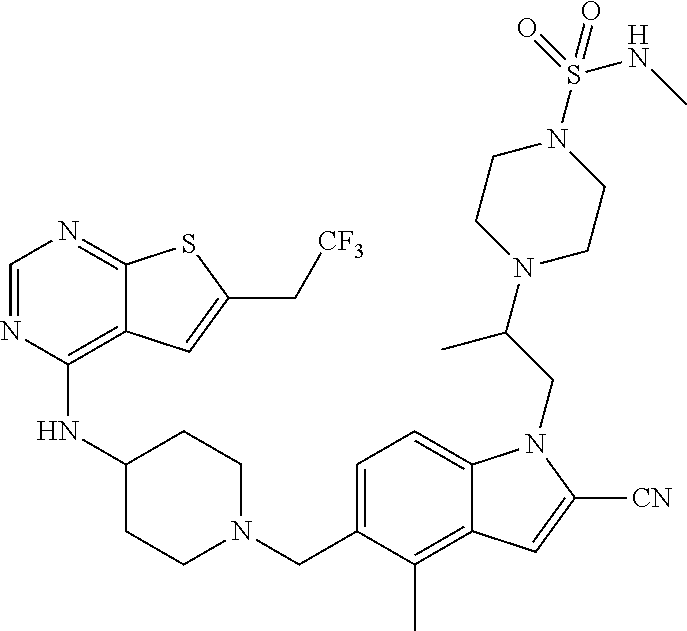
C1=NC(NC2CCN(CC3=CC=C4C(=C3C)C=C([CN])N4CC(N3CCN(S(=O)(NC)=O)CC3)C)CC2)=C2C(=N1)SC(C[CF3])=C2
